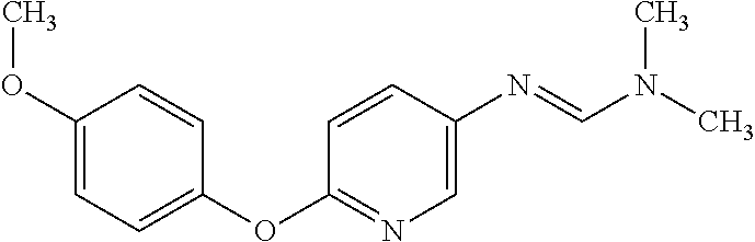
C1=CC(OC)=CC=C1OC1=NC=C(N=CN(C)C)C=C1
